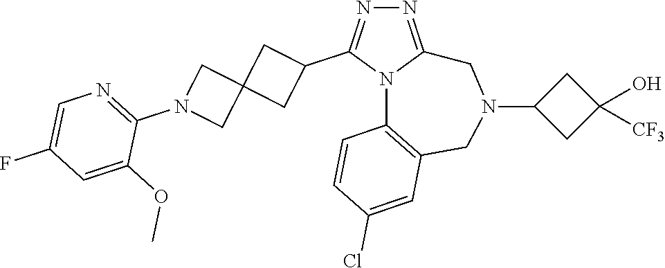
N1=C2N(C(C3CC4(C3)CN(C3=NC=C(F)C=C3OC)C4)=N1)C1=C(CN(C3CC(O)([CF3])C3)C2)C=C(Cl)C=C1
